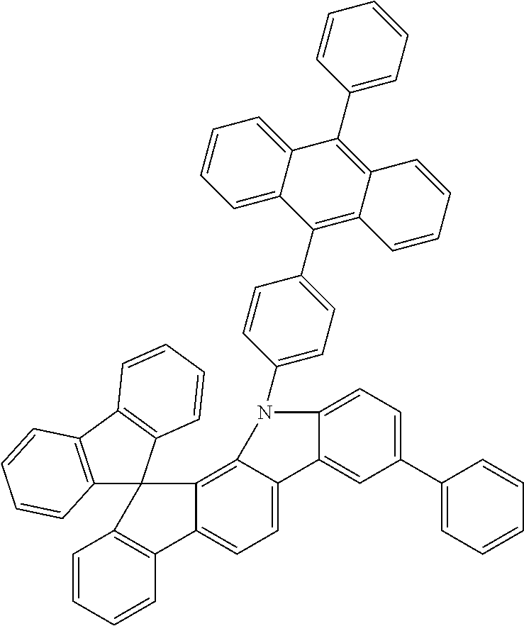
C1=CC=CC2=C1C1(C3=C4C(=CC=C23)C2=CC(C3=CC=CC=C3)=CC=C2N4C2=CC=C(C3=C4C(=C(C5=CC=CC=C5)C5=CC=CC=C35)C=CC=C4)C=C2)C2=C(C3=C1C=CC=C3)C=CC=C2
